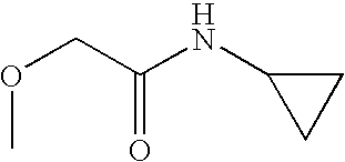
O(CC(NC1CC1)=O)C
